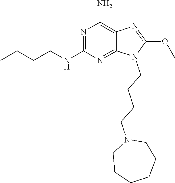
N1=C(NCCCC)N=C2C(=C1N)N=C(OC)N2CCCCN1CCCCCC1
